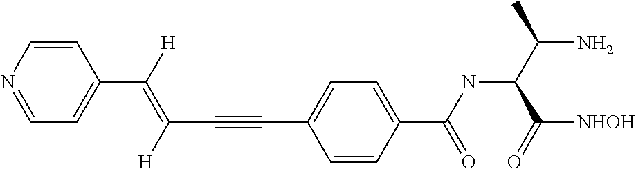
C1=CN=CC=C1C(=C(C#CC1=CC=C(C(NC(C(N)C)C([NHOH])=O)=O)C=C1)[H])[H]
